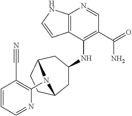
C12=C(C(NC3CC4CCC(C3)N4C3=C(C#N)C=CC=N3)=C(C(=O)N)C=N1)C=CN2
